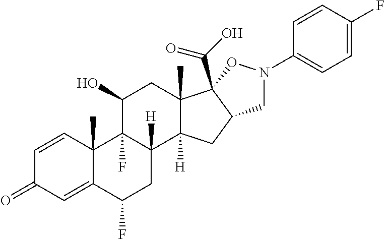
C1=CC2(C)C(=CC1=O)C(F)CC1([H])C2(F)C(O)CC2(C)C1([H])CC1C2(C(O)=O)ON(C2=CC=C(F)C=C2)C1
